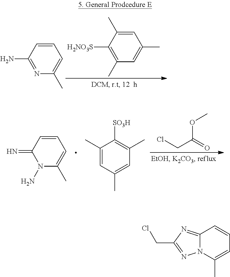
C1(C)=C([H2NO3S])C(C)=CC(C)=C1.N1=C(N)C=CC=C1C.C1(C)=CC(C)=CC(C)=C1[SO3H].ClCC(=O)OC.N1(N)C(C)=CC=CC1=N.C12=NC(CCl)=NN1C(C)=CC=C2
